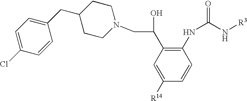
C1=C([R14])C=CC(NC(=O)N[R3])=C1C(CN1CCC(CC2=CC=C(Cl)C=C2)CC1)O
